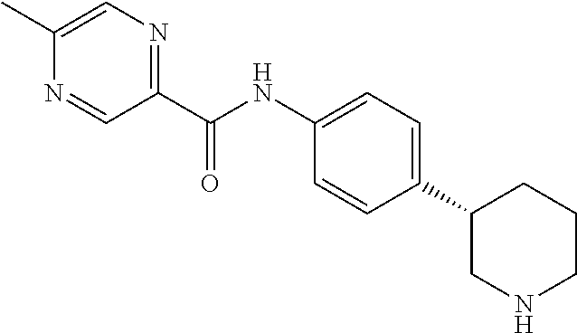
C1(C(NC2=CC=C(C3CNCCC3)C=C2)=O)=NC=C(C)N=C1
